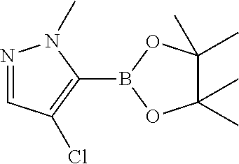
N1=CC(Cl)=C(B2OC(C)(C)C(C)(C)O2)N1C
